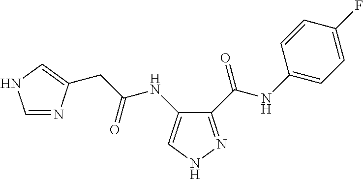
C(C(=O)NC1=CNN=C1C(NC1=CC=C(F)C=C1)=O)C1=CNC=N1
